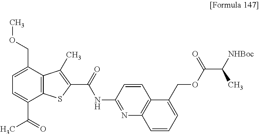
C12=C(C(COC)=CC=C1C(=O)C)C(C)=C(C(=O)NC1=NC3=C(C=C1)C(COC(C([NHBoc])C)=O)=CC=C3)S2
